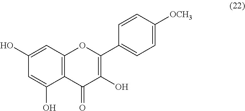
C1(O)=CC2=C(C(O)=C1)C(=O)C(O)=C(C1=CC=C([OCH3])C=C1)O2
